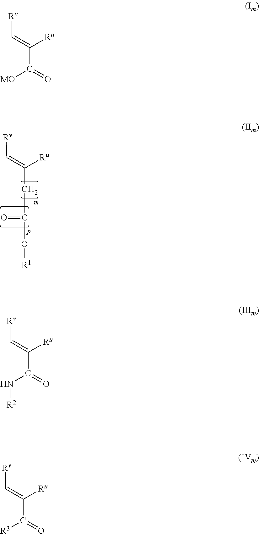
C(CC(O[R1])=O)(=C[Rv])[Ru].C(C(=O)[MO])(=C[Rv])[Ru].C(C(=O)N[R2])(=C[Rv])[Ru].C(C(=O)[R3])(=C[Rv])[Ru]
